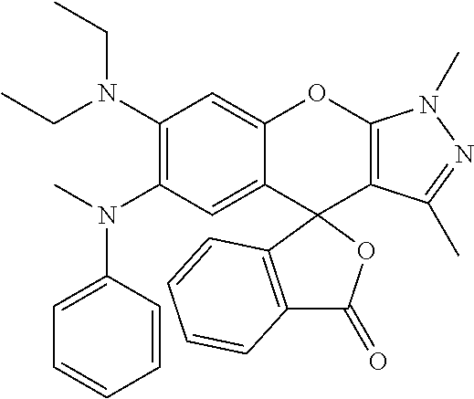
C1(N(CC)CC)=C(N(C2=CC=CC=C2)C)C=C2C(=C1)OC1=C(C(C)=NN1C)C21OC(=O)C2=C1C=CC=C2
